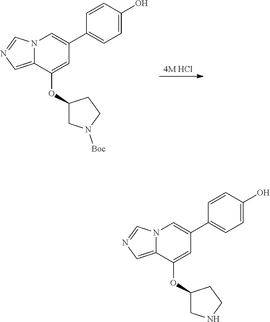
N12C(=CN=C1)C(OC1CN([Boc])CC1)=CC(C1=CC=C(O)C=C1)=C2.N12C(=CN=C1)C(OC1CNCC1)=CC(C1=CC=C(O)C=C1)=C2
